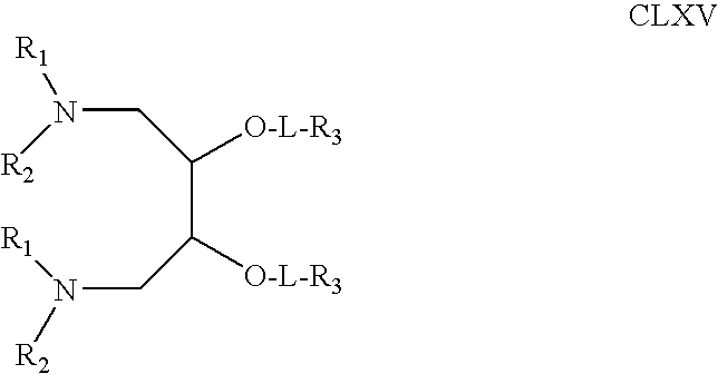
C(N([R2])[R1])C(C(CN([R1])[R2])[O-L-R3])[O-L-R3]
